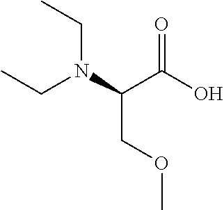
C(C(O)=O)(N(CC)CC)COC
